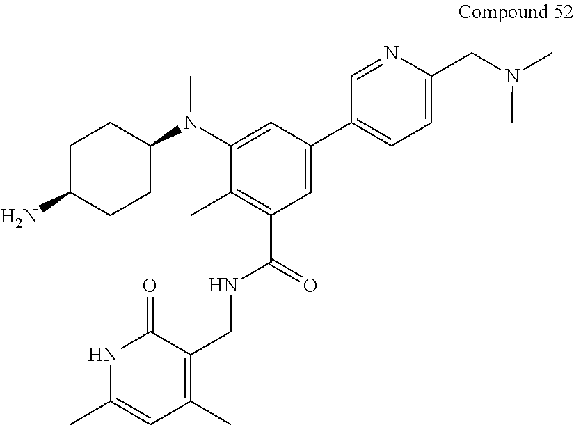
C1C(N)CCC(N(C2=CC(C3=CC=C(CN(C)C)N=C3)=CC(C(NCC3=C(C)C=C(C)NC3=O)=O)=C2C)C)C1
